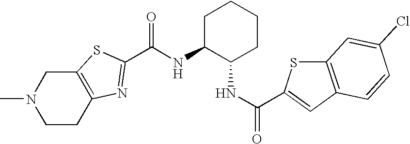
C(NC1C(NC(=O)C2=CC3=C(S2)C=C(Cl)C=C3)CCCC1)(=O)C1=NC2=C(CN(C)CC2)S1
